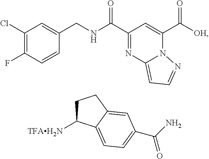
C1(Cl)=C(F)C=CC(CNC(=O)C2=NC3=CC=NN3C(C(=O)[OH])=C2)=C1.C1C([TFAH2N])C2=CC=C(C(=O)N)C=C2C1
